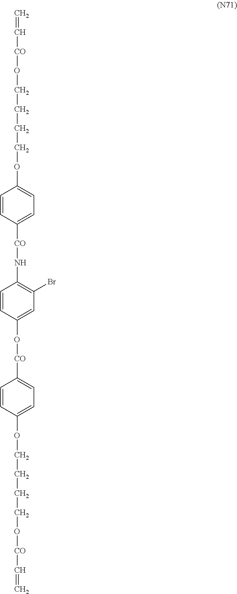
C=C[CO]OCCCCOC1=CC=C([CO]NC2=C(Br)C=C(O[CO]C3=CC=C(OCCCCO[CO]C=C)C=C3)C=C2)C=C1
